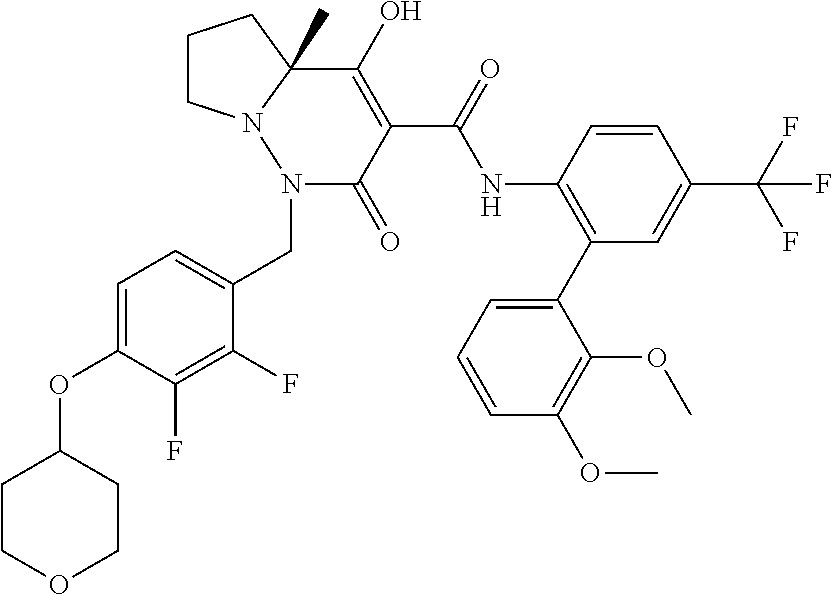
C1CN2C(C)(C1)C(O)=C(C(=O)NC1=C(C3=CC=CC(OC)=C3OC)C=C(C(F)(F)F)C=C1)C(=O)N2CC1=CC=C(OC2CCOCC2)C(F)=C1F
